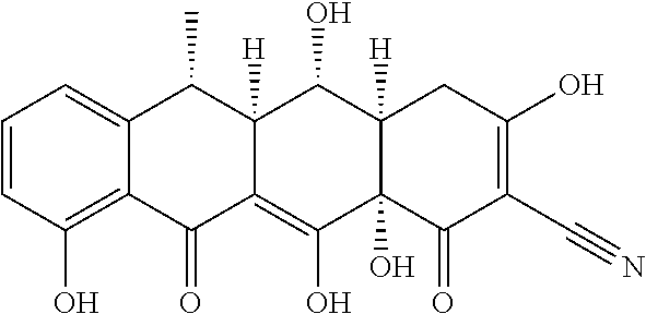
C1=CC(O)=C2C(=C1)C(C)C1([H])C(=C(O)C3(O)C([H])(C1O)CC(O)=C(C#N)C3=O)C2=O
